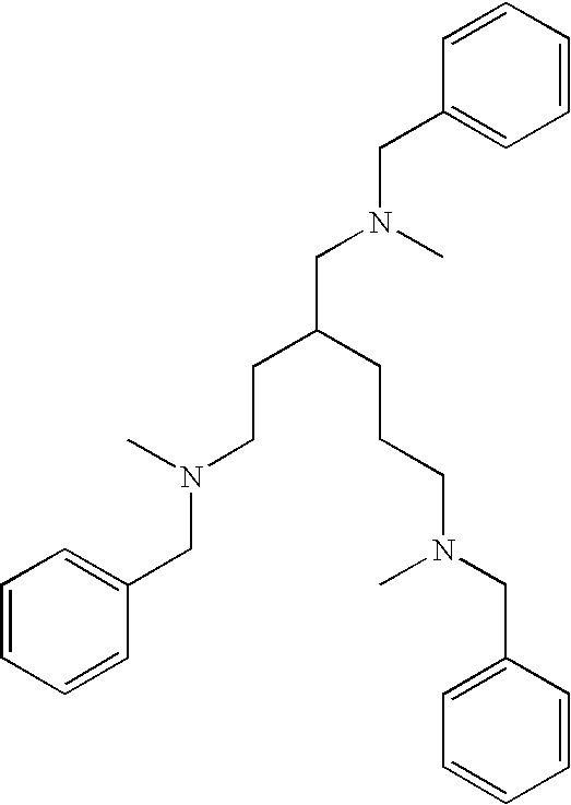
C1=CC=CC(CN(CC(CCN(CC2=CC=CC=C2)C)CCCN(CC2=CC=CC=C2)C)C)=C1
